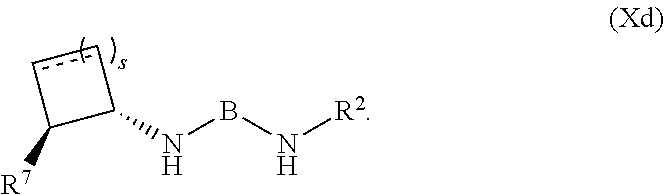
c1cC([R7])C1NBN[R2]
